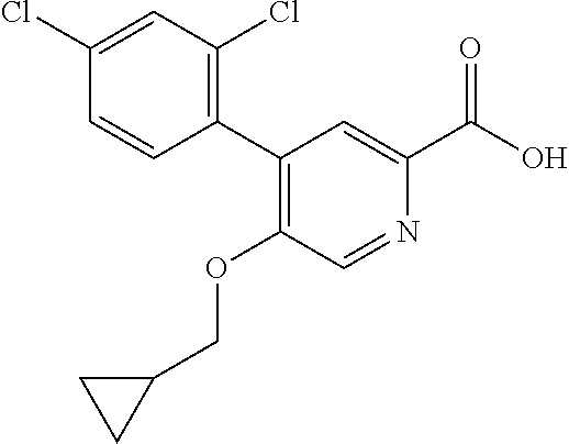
C1=CC(C2=C(OCC3CC3)C=NC(C(O)=O)=C2)=C(Cl)C=C1Cl
